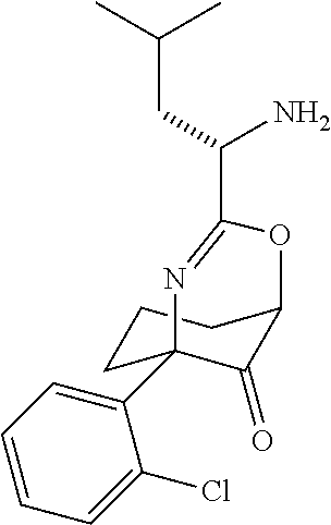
C1(C23CCCC(C2=O)OC(C(N)CC(C)C)=N3)=CC=CC=C1Cl
